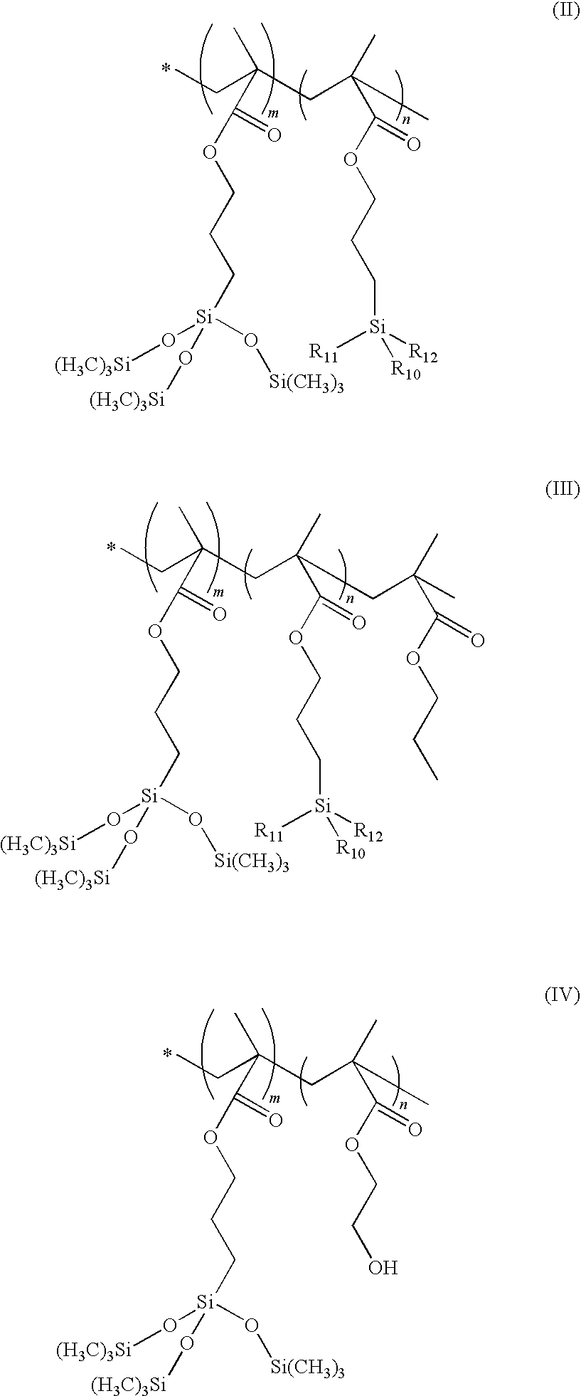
CCC(CC(C)(C)C(OCCC[Si]([R12])([R11])[R10])=O)(C)C(OCCC[Si](O[(H3C)3Si])(O[Si(CH3)3])O[(H3C)3Si])=O.CCC(CC(CC(C)(C)C(OCCC)=O)(C)C(OCCC[Si]([R12])([R11])[R10])=O)(C)C(OCCC[Si](O[(H3C)3Si])(O[Si(CH3)3])O[(H3C)3Si])=O.CCC(CC(C)(C)C(OCCO)=O)(C)C(OCCC[Si](O[(H3C)3Si])(O[Si(CH3)3])O[(H3C)3Si])=O
